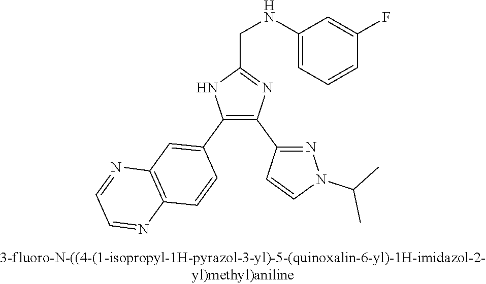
C1(NCC2=NC(C3=NN(C(C)C)C=C3)=C(C3=CC4=C(C=C3)N=CC=N4)N2)=CC=CC(F)=C1
